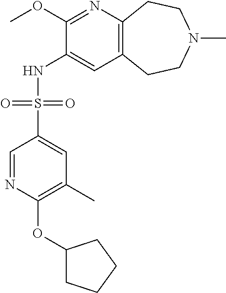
C1(OC)=NC2=C(C=C1NS(C1=CC(C)=C(OC3CCCC3)N=C1)(=O)=O)CCN(C)CC2
